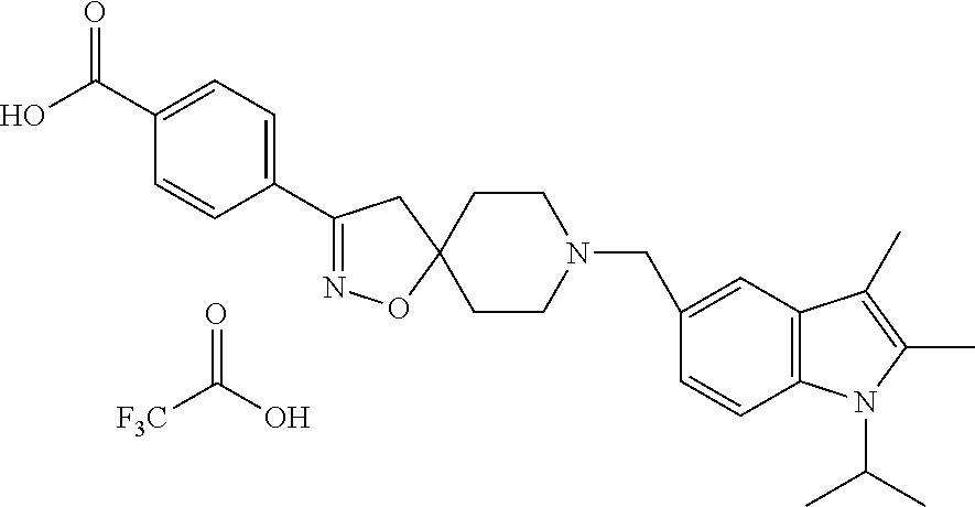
O=C(C1=CC=C(C2=NOC3(C2)CCN(CC2=CC4=C(C=C2)N(C(C)C)C(C)=C4C)CC3)C=C1)O.O=C([F3C])O
